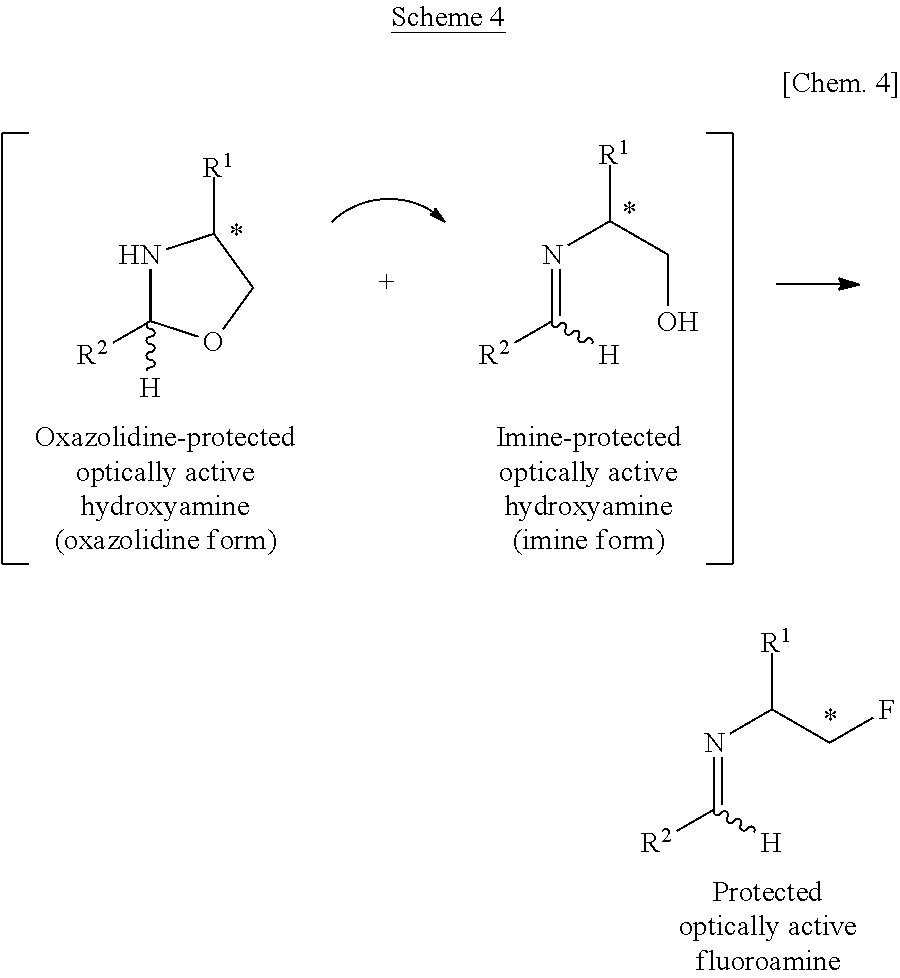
N1C([R2])([H])OCC1[R1].N(=C([R2])[H])C(CO)[R1].N(=C([R2])[H])C(CF)[R1]
